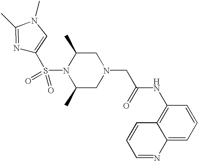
C1(C)=NC(S(N2C(C)CN(CC(NC3=C4C(=CC=C3)N=CC=C4)=O)CC2C)(=O)=O)=CN1C
